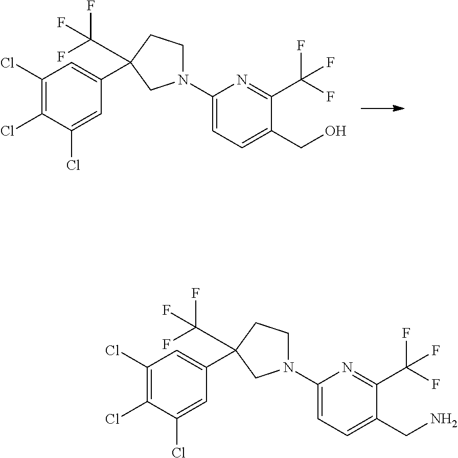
C1(Cl)=C(Cl)C(Cl)=CC(C2(C(F)(F)F)CCN(C3=CC=C(CO)C(C(F)(F)F)=N3)C2)=C1.C1(Cl)=C(Cl)C(Cl)=CC(C2(C(F)(F)F)CCN(C3=CC=C(CN)C(C(F)(F)F)=N3)C2)=C1
